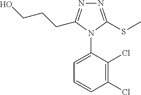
N1=C(SC)N(C2=CC=CC(Cl)=C2Cl)C(CCCO)=N1
